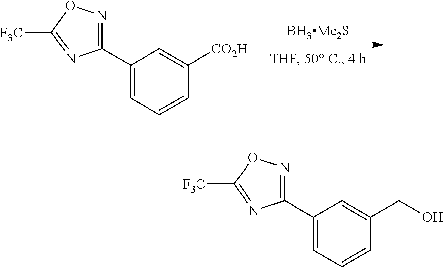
[BH3Me2S].C1(C2=NOC([F3C])=N2)=CC=CC([CO2H])=C1.C1(C2=NOC([F3C])=N2)=CC=CC(CO)=C1
